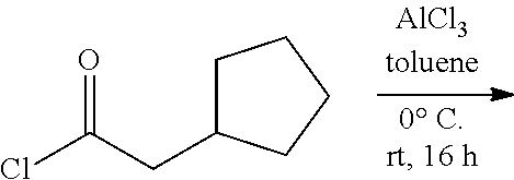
O=C(CC1CCCC1)Cl
